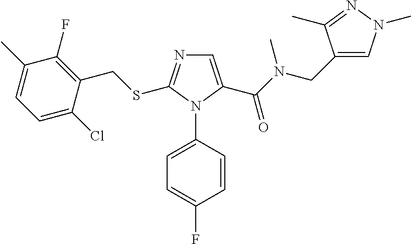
C1=C(C(=O)N(CC2=CN(C)N=C2C)C)N(C2=CC=C(F)C=C2)C(SCC2=C(F)C(C)=CC=C2Cl)=N1
